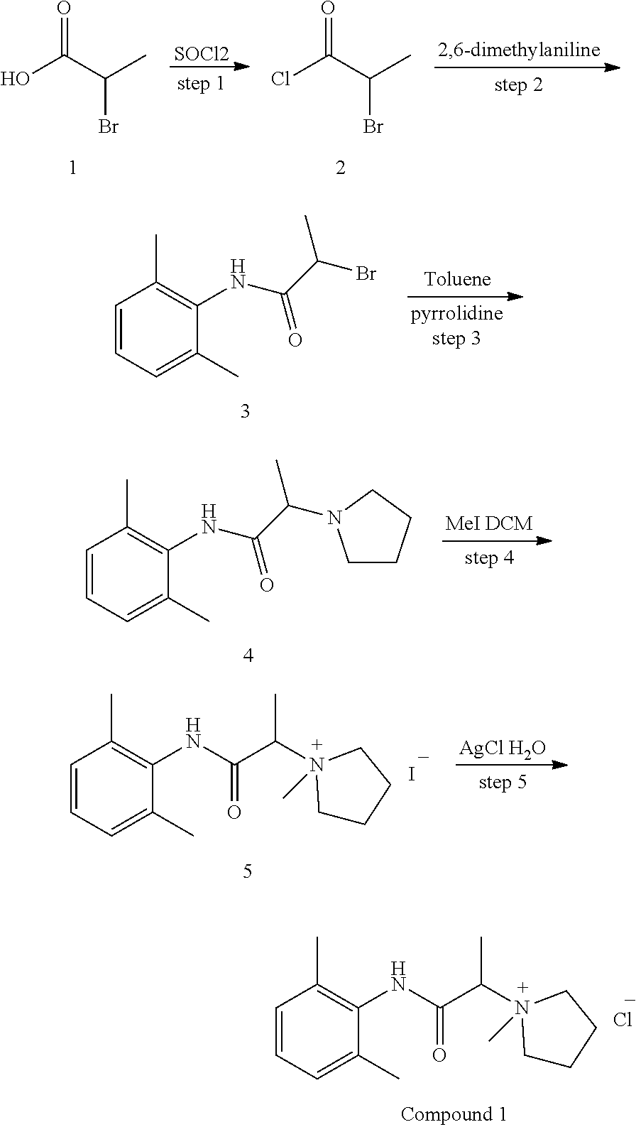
OC(C(C)Br)=O.[SOCl2].ClC(C(C)Br)=O.C1=CC=C(C)C(NC(C(Br)C)=O)=C1C.C1=CC=C(C)C(NC(C(C)N2CCCC2)=O)=C1C.I.[AgCl H2O].C1=CC=C(C)C(NC(C(C)N2(C)CCCC2)=O)=C1C.Cl.C1=CC=C(C)C(NC(C(C)N2(C)CCCC2)=O)=C1C
